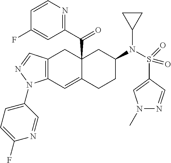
C12(C(C3=NC=CC(F)=C3)=O)C(=CC3=C(C1)C=NN3C1=CC=C(F)N=C1)CCC(N(S(C1=CN(C)N=C1)(=O)=O)C1CC1)C2
